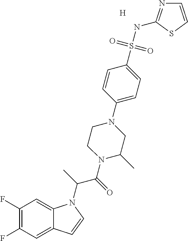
[H].C1(F)=C(F)C=C2C(=C1)N(C(C(N1C(C)CN(C3=CC=C(S(NC4=NC=CS4)(=O)=O)C=C3)CC1)=O)C)C=C2
